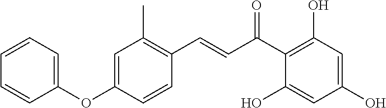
C(C(C1=C(O)C=C(O)C=C1O)=O)=CC1=C(C)C=C(OC2=CC=CC=C2)C=C1
